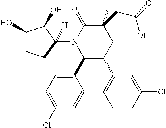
N1(C2([H])C(O)C(O)CC2)C(C2=CC=C(Cl)C=C2)C(C2=CC=CC(Cl)=C2)CC(CC(=O)O)(C)C1=O
